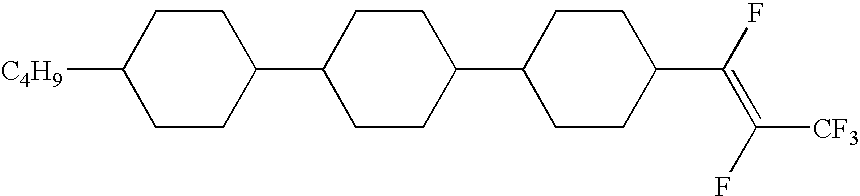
C1CC(C2CCC(C(F)=C(F)[CF3])CC2)CCC1C1CCC([C4H9])CC1
